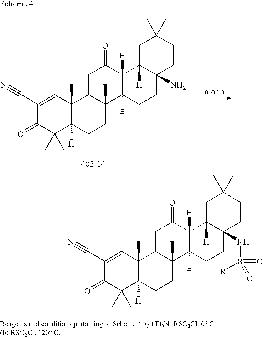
C1(C#N)=CC2(C)C([H])(C(C)(C)C1=O)CCC1(C)C2=CC(=O)C2([H])C1(C)CCC1(N)C2([H])CC(C)(C)CC1.C1(C#N)=CC2(C)C([H])(C(C)(C)C1=O)CCC1(C)C2=CC(=O)C2([H])C1(C)CCC1(NS(=O)(=O)[R])C2([H])CC(C)(C)CC1
